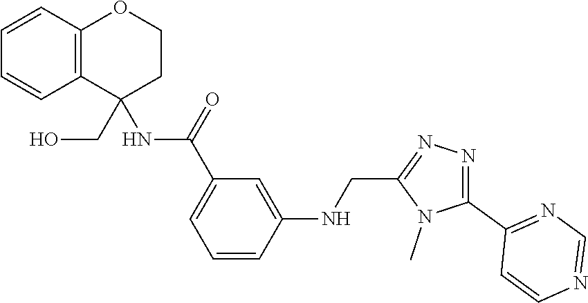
C1(C2=NN=C(CNC3=CC(C(NC4(CO)C5=C(C=CC=C5)OCC4)=O)=CC=C3)N2C)=NC=NC=C1
